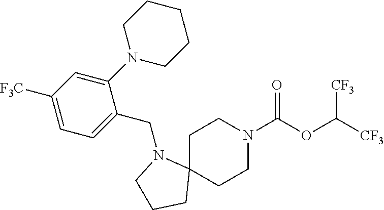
C1C2(CCN(C(OC([CF3])[CF3])=O)C1)N(CC1=CC=C([F3C])C=C1N1CCCCC1)CCC2
